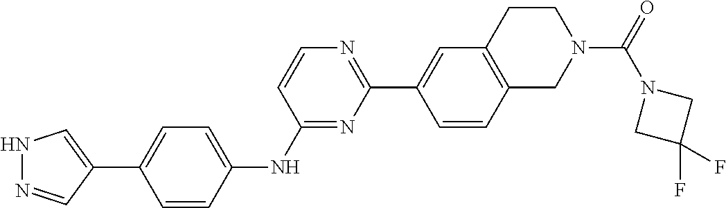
C1(C2=NC=CC(NC3=CC=C(C4=CNN=C4)C=C3)=N2)=CC2=C(CN(C(=O)N3CC(F)(F)C3)CC2)C=C1
